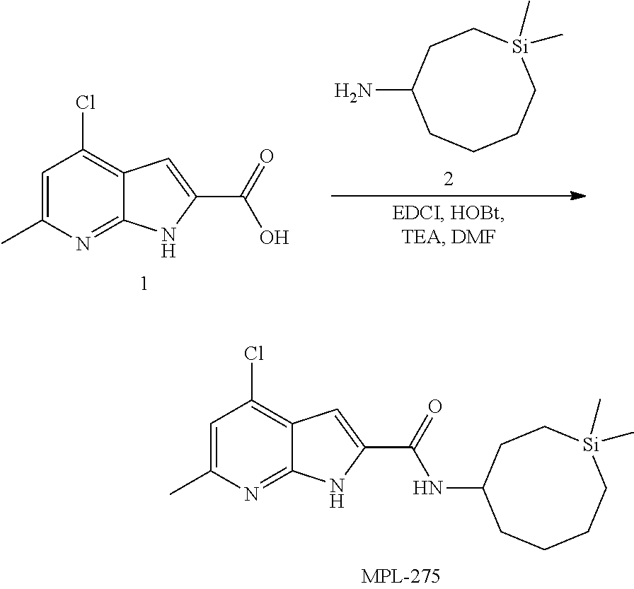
N(C1CCCC[Si](C)(C)CC1)C(C1=CC2=C(Cl)C=C(C)N=C2N1)=O.C1(C)=CC(Cl)=C2C=C(C(=O)O)NC2=N1.NC1CCCC[Si](C)(C)CC1
